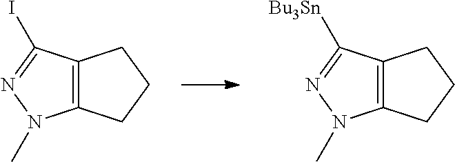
C12=C(CCC1)N(C)N=C2I.C12=C(CCC1)N(C)N=C2[Bu3Sn]
